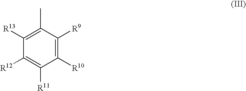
C1(C)=C([R13])C([R12])=C([R11])C([R10])=C1[R9]
